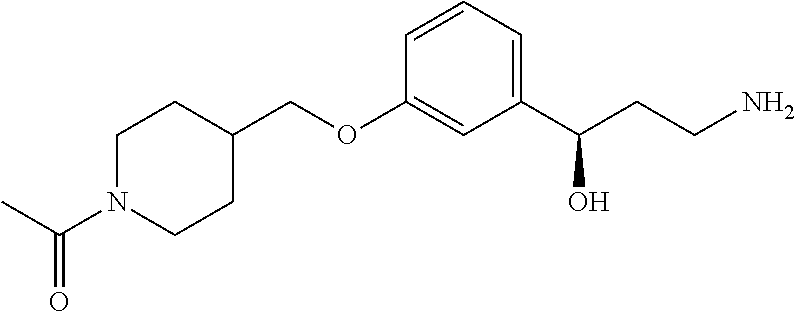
C1N(C(C)=O)CCC(COC2=CC(C(CCN)O)=CC=C2)C1
